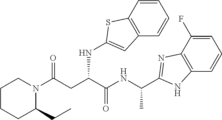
C1=CC2=C(C=C1)C=C(NC(CC(N1CCCCC1CC)=O)C(NC(C)C1=NC3=C(C=CC=C3F)N1)=O)S2
